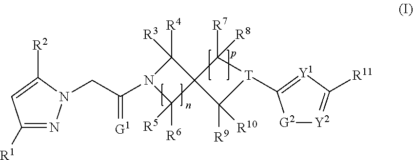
C1([R1])=NN(CC(=[G1])N2C([R6])([R5])C3(C2([R4])[R3])C([R7])([R8])[T](C2=[Y1]C([R11])=[Y2][G2]2)C3([R9])[R10])C([R2])=C1
